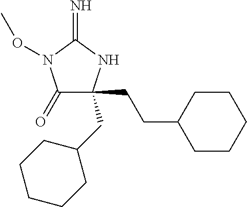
C1(=O)N(OC)C(=N)NC1(CCC1CCCCC1)CC1CCCCC1
